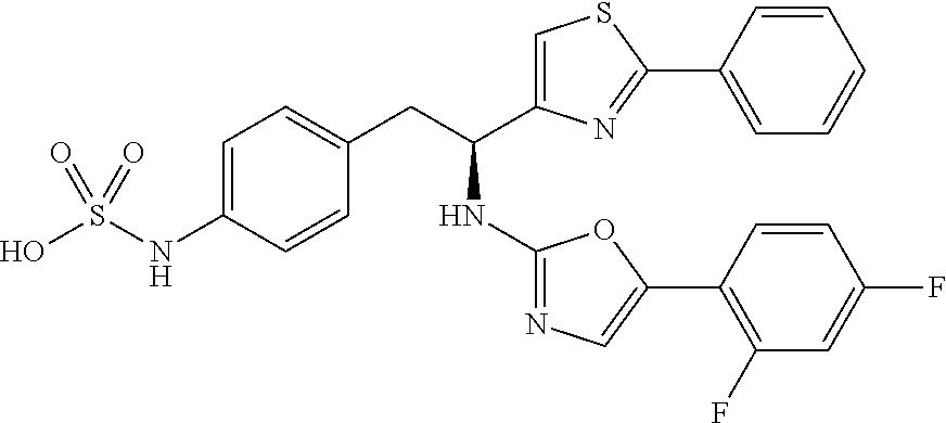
C1=C(NS(O)(=O)=O)C=CC(CC(C2=CSC(C3=CC=CC=C3)=N2)NC2=NC=C(C3=C(F)C=C(F)C=C3)O2)=C1
